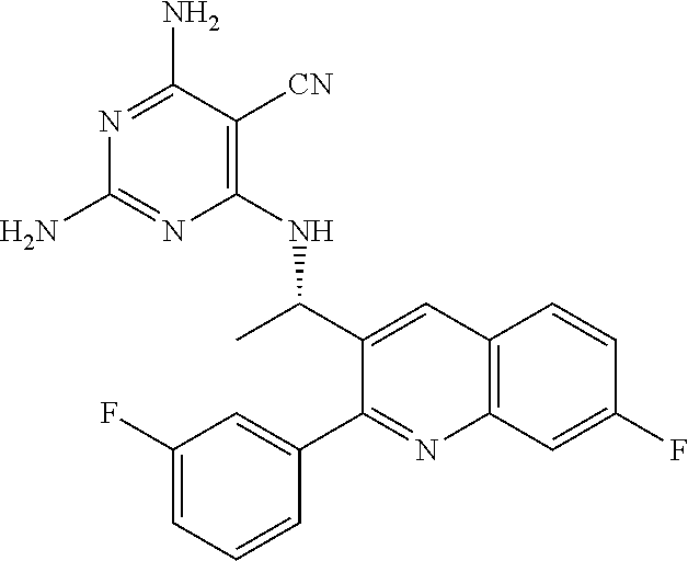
C12=C(C=C(F)C=C1)N=C(C1=CC(F)=CC=C1)C(C(C)NC1=C([CN])C(N)=NC(N)=N1)=C2
